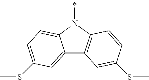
C12=CC(SC)=CC=C1N(C)C1=C2C=C(SC)C=C1
